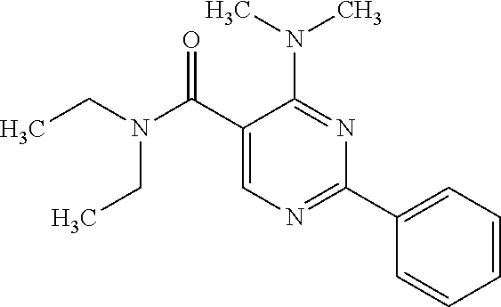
CCN(C(C1=CN=C(C2=CC=CC=C2)N=C1N(C)C)=O)CC
